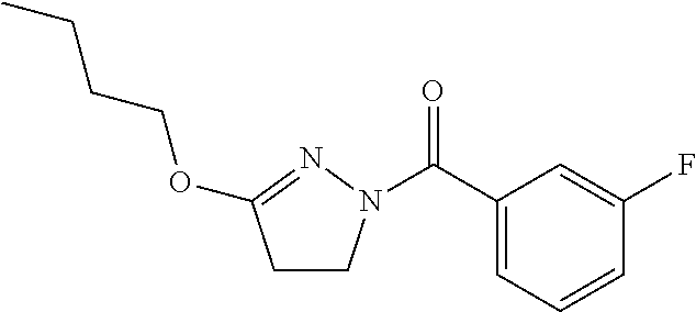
C1(C(=O)N2CCC(OCCCC)=N2)=CC=CC(F)=C1
